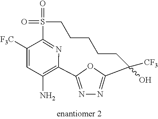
N1=C2OC(=N1)C(O)([CF3])CCCCCS(=O)(=O)C1=NC2=C(N)C=C1[F3C]
